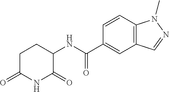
C1C(=O)NC(=O)C(NC(C2=CC3=C(C=C2)N(C)N=C3)=O)C1
